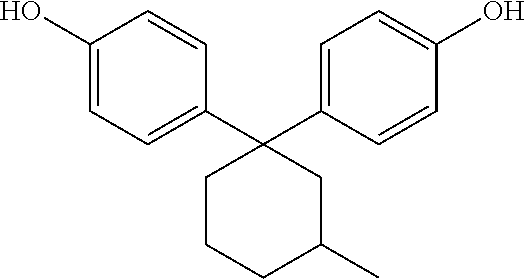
C1(O)=CC=C(C2(C3=CC=C(O)C=C3)CCCC(C)C2)C=C1
